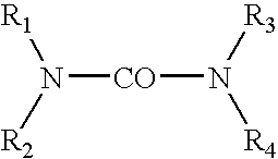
N([CO]N([R3])[R4])([R1])[R2]
